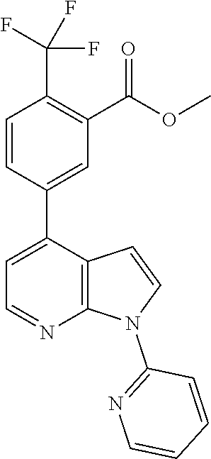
C1=CC(C2=CC=NC3=C2C=CN3C2=NC=CC=C2)=CC(C(OC)=O)=C1C(F)(F)F
